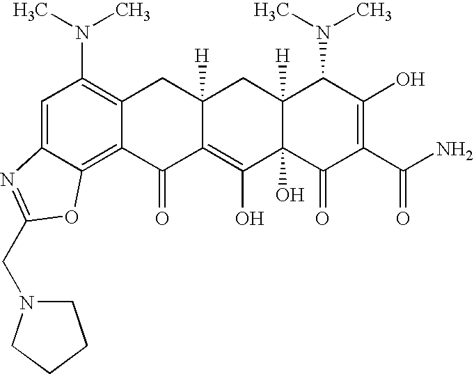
C1=C2C(=C3C(=C1N(C)C)CC1([H])C(=C(O)C4(O)C([H])(C1)C(N(C)C)C(O)=C(C(N)=O)C4=O)C3=O)OC(CN1CCCC1)=N2
